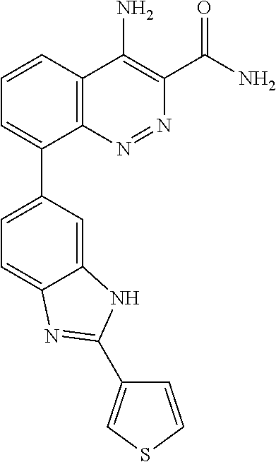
C1=CC2=C(C(C3=CC=C4C(=C3)NC(C3=CSC=C3)=N4)=C1)N=NC(C(N)=O)=C2N
